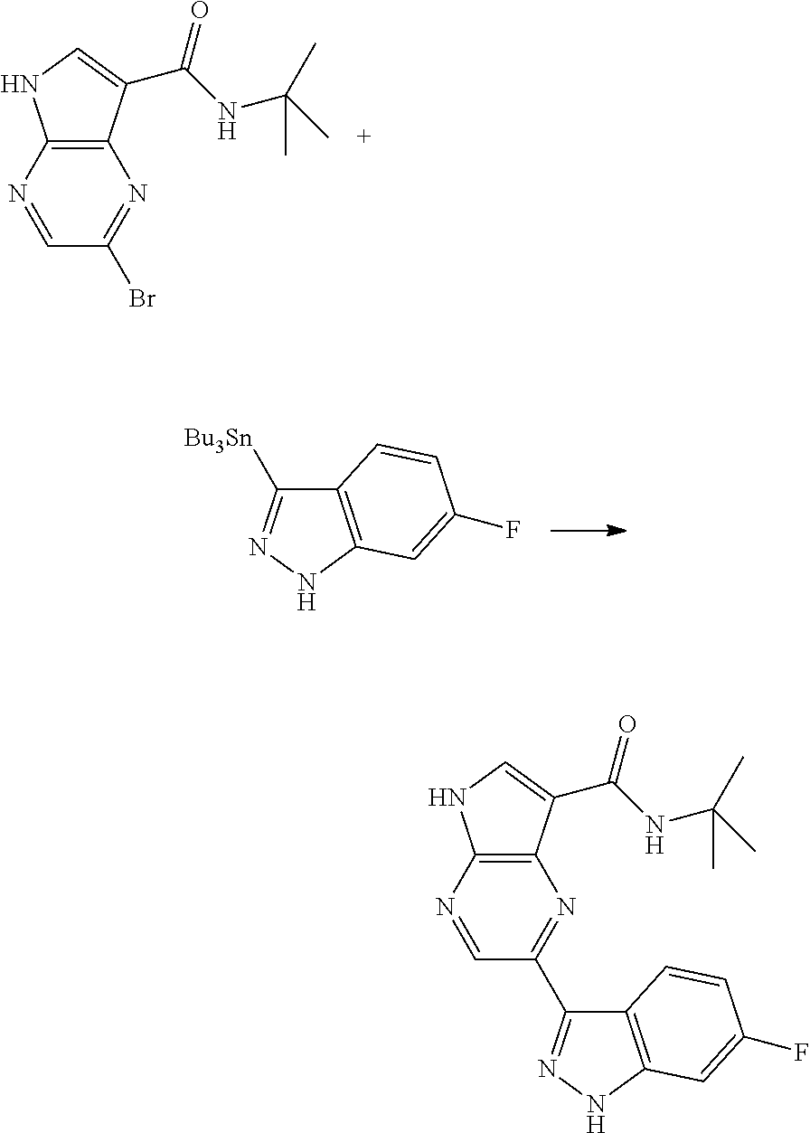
C12=C(N=CC(Br)=N1)NC=C2C(NC(C)(C)C)=O.C12=C(NN=C1[Bu3Sn])C=C(F)C=C2.C12=C(N=CC(C3=NNC4=C3C=CC(F)=C4)=N1)NC=C2C(NC(C)(C)C)=O
